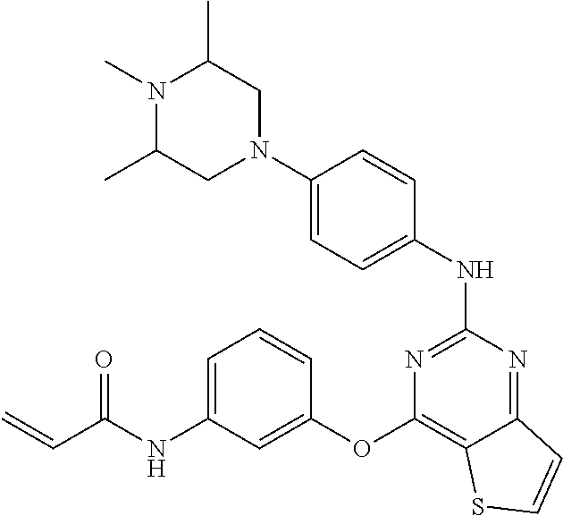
N1(C)C(C)CN(C2=CC=C(NC3=NC(OC4=CC(NC(C=C)=O)=CC=C4)=C4C(=N3)C=CS4)C=C2)CC1C
